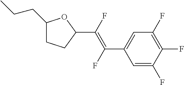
C1(CCC)CCC(C(=C(C2=CC(F)=C(F)C(F)=C2)F)F)O1
